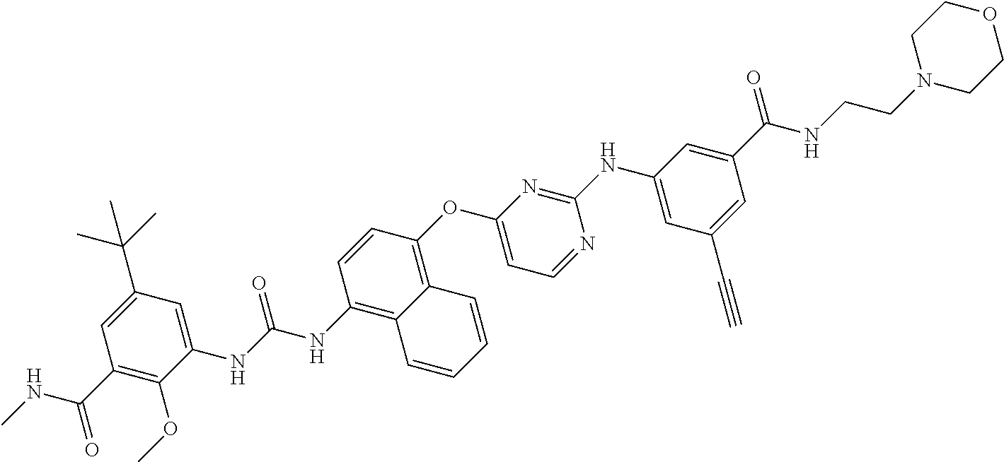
C1(NC(NC2=C3C(=C(OC4=CC=NC(NC5=CC(C#C)=CC(C(=O)NCCN6CCOCC6)=C5)=N4)C=C2)C=CC=C3)=O)=CC(C(C)(C)C)=CC(C(=O)NC)=C1OC
